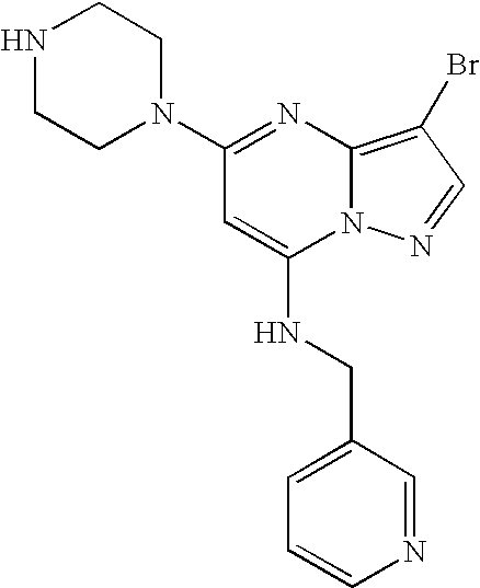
N1CCN(C2=NC3=C(Br)C=NN3C(NCC3=CC=CN=C3)=C2)CC1
